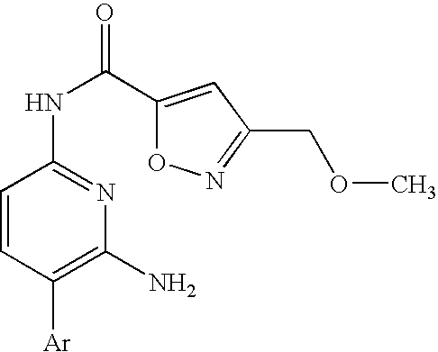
C1=CC([Ar])=C(N)N=C1NC(C1=CC(COC)=NO1)=O
